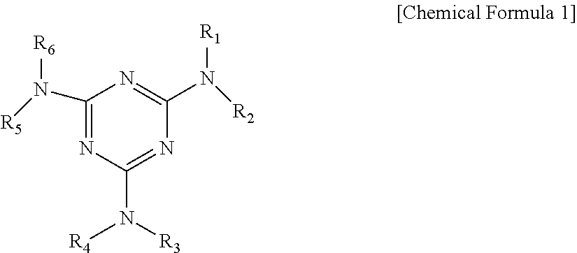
C1(N([R5])[R6])=NC(N([R4])[R3])=NC(N([R2])[R1])=N1
